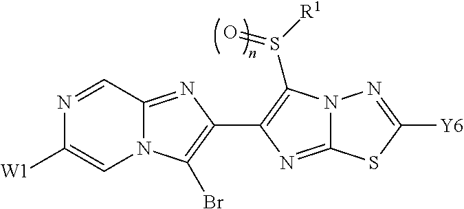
N12C(=NC(C3=C(S([R1])=O)N4C(=N3)SC([Y6])=N4)=C1Br)C=NC([W1])=C2
